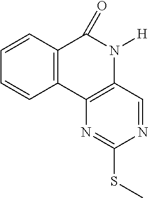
C12=C(C3=C(N([H])C1=O)C=NC(SC)=N3)C=CC=C2
